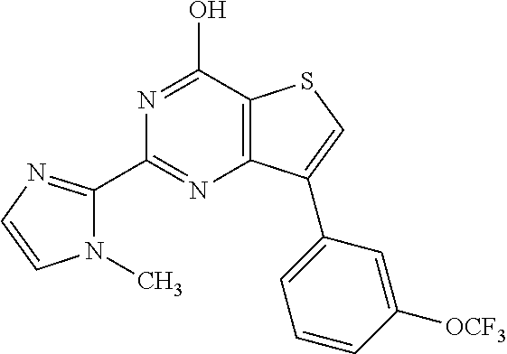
C1(C2=NC3=C(C(O)=N2)SC=C3C2=CC=CC([OCF3])=C2)=NC=CN1C
